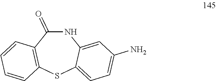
N1C(=O)C2=C(SC3=CC=C(N)C=C13)C=CC=C2
